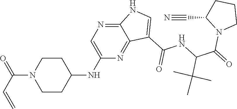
N(C1CCN(C(C=C)=O)CC1)C1=CN=C2C(=N1)C(C(=O)NC(C(=O)N1CCCC1C#N)C(C)(C)C)=CN2
